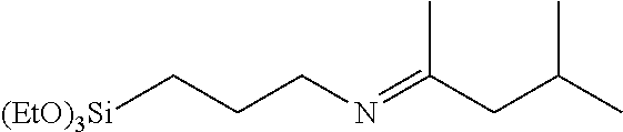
[(EtO)3Si]CCCN=C(CC(C)C)C
